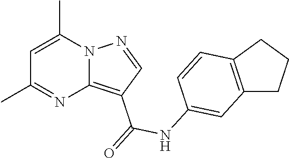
C1=C(C)N2C(=C(C(=O)NC3=CC4=C(C=C3)CCC4)C=N2)N=C1C
